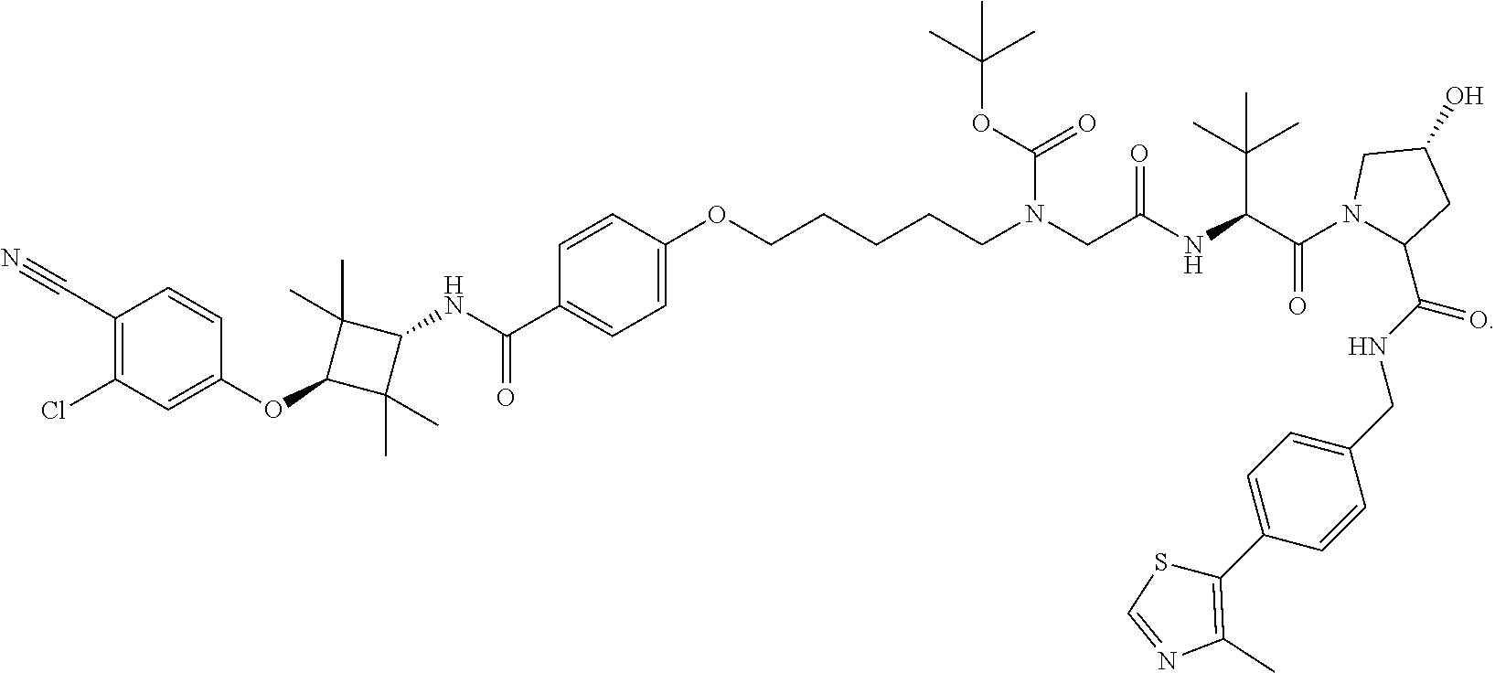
C1(C#N)=C(Cl)C=C(OC2C(C)(C)C(NC(C3=CC=C(OCCCCCN(CC(NC(C(N4C(C(NCC5=CC=C(C6=C(C)N=CS6)C=C5)=O)CC(O)C4)=O)C(C)(C)C)=O)C(=O)OC(C)(C)C)C=C3)=O)C2(C)C)C=C1
